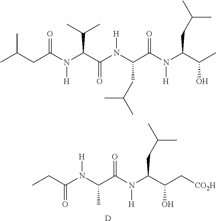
CC(CC(N(C(C(N(C(C(N(C(C(O)C)CC(C)C)[H])=O)CC(C)C)[H])=O)C(C)C)[H])=O)C.C(C(N(C(C(N(C(C(C[CO2H])O)CC(C)C)[H])=O)C)[H])=O)C.[D]
